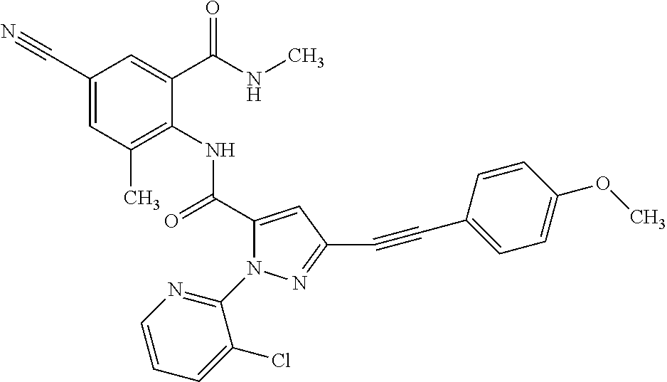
C1(C#N)=CC(C)=C(NC(C2=CC(C#CC3=CC=C(OC)C=C3)=NN2C2=NC=CC=C2Cl)=O)C(C(NC)=O)=C1
